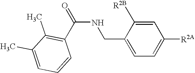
C(NCC1=CC=C([R2A])C=C1[R2B])(=O)C1=C(C)C(C)=CC=C1
